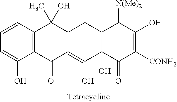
C1=CC=C(O)C2=C1C(O)(C)C1C(=C(O)C3(O)C(C1)C([N(Me)2])C(O)=C([CONH2])C3=O)C2=O
